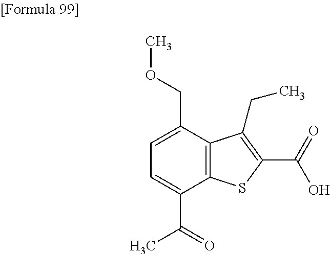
C1=C(C(=O)C)C2=C(C(COC)=C1)C(CC)=C(C(=O)O)S2
